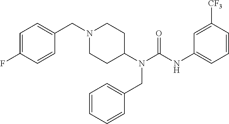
N1(CC2=CC=C(F)C=C2)CCC(N(C(NC2=CC=CC([CF3])=C2)=O)CC2=CC=CC=C2)CC1
